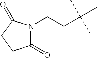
N1(CCC(C)(C)C)C(=O)CCC1=O
